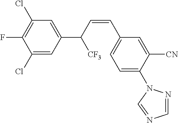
C1(Cl)=C(F)C(Cl)=CC(C(C=CC2=CC=C(N3N=CN=C3)C([CN])=C2)[CF3])=C1
